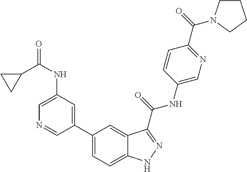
C1(NC(C2CC2)=O)=CN=CC(C2=CC=C3C(=C2)C(C(NC2=CN=C(C(=O)N4CCCC4)C=C2)=O)=NN3)=C1
